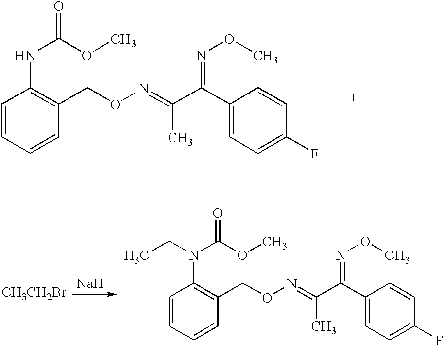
C1=CC=CC(CON=C(C(C2=CC=C(F)C=C2)=NOC)C)=C1NC(OC)=O.C1=CC=CC(CON=C(C(C2=CC=C(F)C=C2)=NOC)C)=C1N(C(OC)=O)CC.[CH3CH2Br].[Na]
